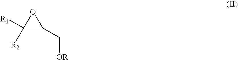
C1([R2])([R1])C(C[OR])O1
